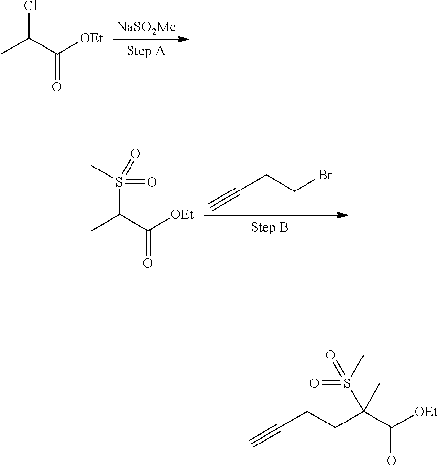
[NaSO2Me].CC(C([OEt])=O)Cl.C#CCCBr.S(C(C)C([OEt])=O)(C)(=O)=O.C(CCC#C)(C([OEt])=O)(S(=O)(C)=O)C
